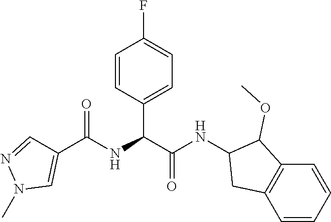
C1=CC(C(C(NC2C(OC)C3=C(C=CC=C3)C2)=O)NC(C2=CN(C)N=C2)=O)=CC=C1F
